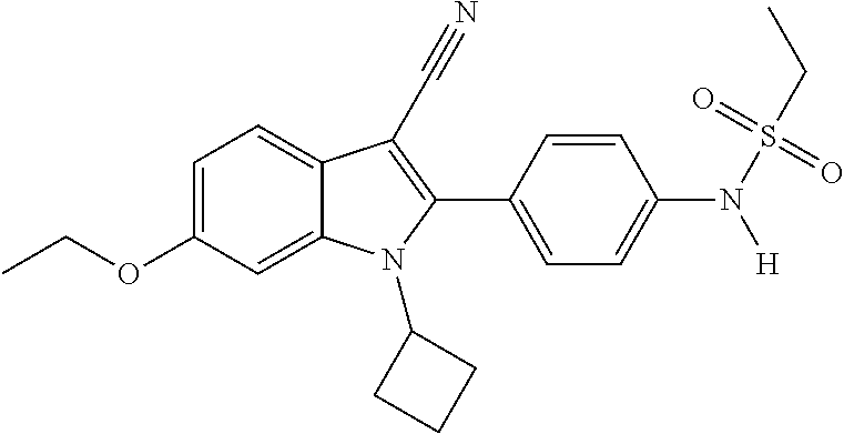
C1=C2C(=CC=C1OCC)C(C#N)=C(C1=CC=C(N(S(CC)(=O)=O)[H])C=C1)N2C1CCC1
